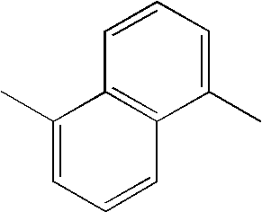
C1(C)=CC=CC2=C1C=CC=C2C
